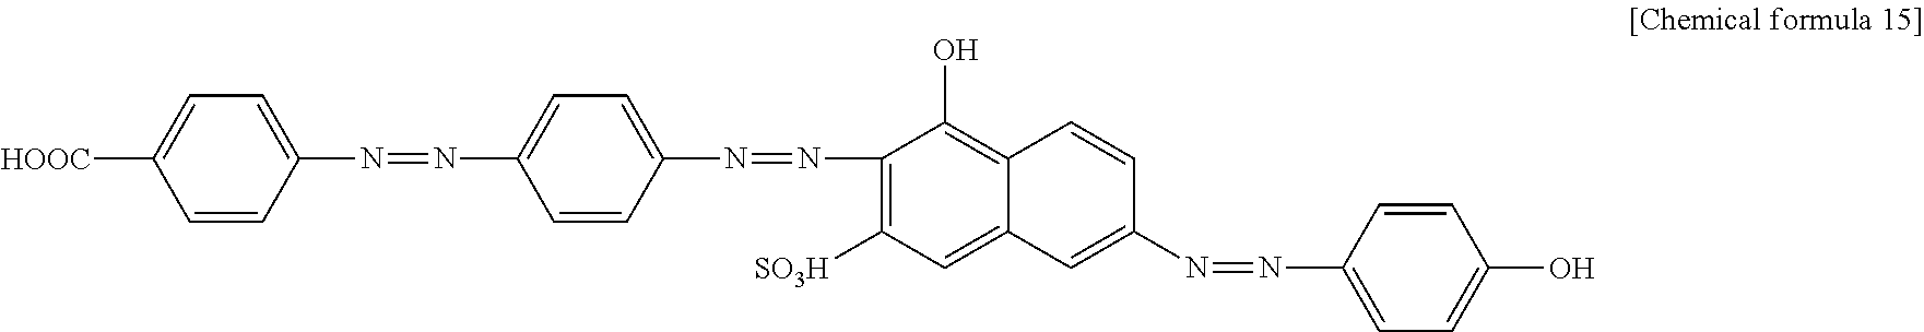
C1=CC(N=NC2=CC=C(N=NC3=C([SO3H])C=C4C(=C3O)C=CC(N=NC3=CC=C(O)C=C3)=C4)C=C2)=CC=C1[HOOC]
